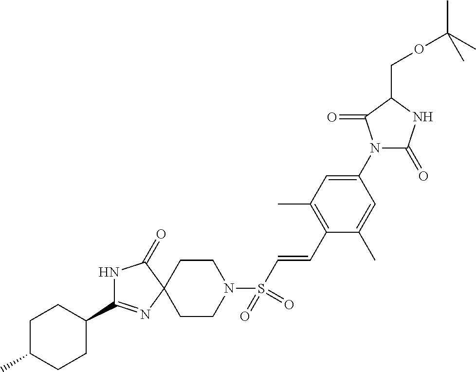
C1C(C)CCC(C2=NC3(C(=O)N2)CCN(S(C=CC2=C(C)C=C(N4C(=O)NC(COC(C)(C)C)C4=O)C=C2C)(=O)=O)CC3)C1
